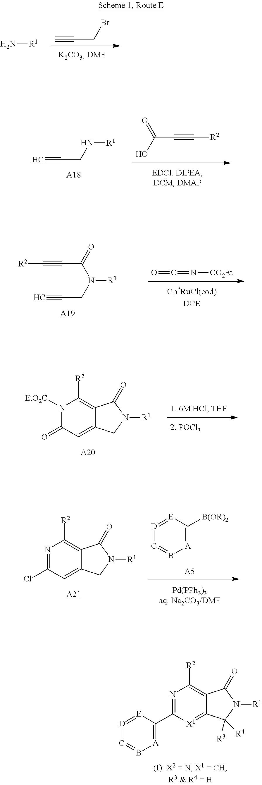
N[R1].C#CCBr.C(C#C[R2])(=O)O.C#CCN[R1].[A18].[R2]C#CC(=O)N([R1])CC#C.[A19].O=C=N[CO2Et].[A20].N1([EtO2C])C(=O)C=C2C(=C1[R2])C(=O)N([R1])C2.C1([B(OR)2])=[A]B=C[D]=[E]1.[A5].[A21].N1=C(Cl)C=C2C(=C1[R2])C(=O)N([R1])C2.N1=C(C2=[A]B=C[D]=[E]2)[X1]=C2C(=C1[R2])C(=O)N([R1])C2([R3])[R4]
